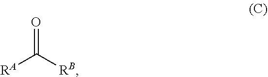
O=C([RB])[RA]
